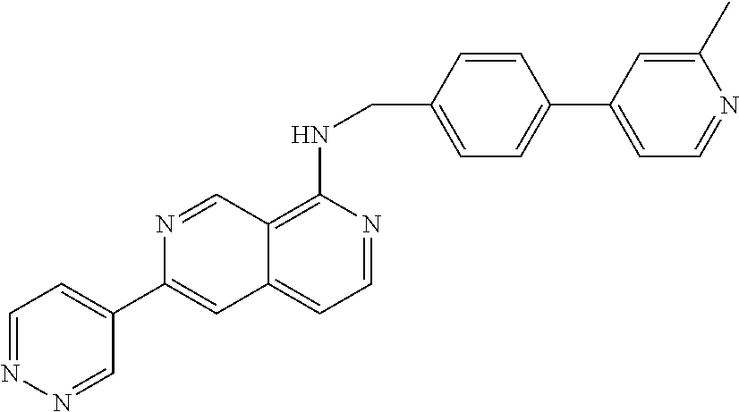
C12=C(NCC3=CC=C(C4=CC=NC(C)=C4)C=C3)N=CC=C1C=C(C1=CC=NN=C1)N=C2
